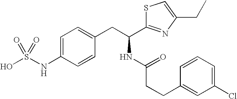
C1=C(NS(O)(=O)=O)C=CC(CC(C2=NC(CC)=CS2)NC(CCC2=CC(Cl)=CC=C2)=O)=C1
